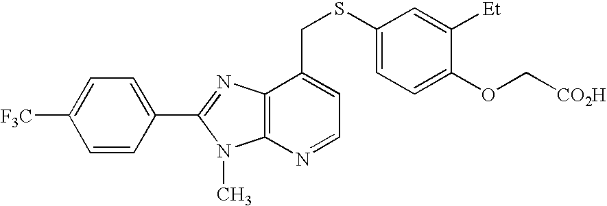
C1=C(C2=NC3=C(N=CC=C3CSC3=CC=C(OC[CO2H])C([Et])=C3)N2C)C=CC([F3C])=C1
